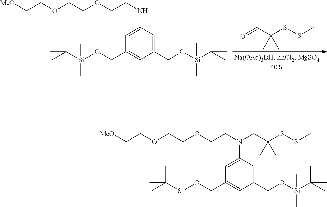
O=CC(SSC)(C)C.[MeO]CCOCCOCCNC1=CC(CO[Si](C(C)(C)C)(C)C)=CC(CO[Si](C(C)(C)C)(C)C)=C1.[MeO]CCOCCOCCN(C1=CC(CO[Si](C(C)(C)C)(C)C)=CC(CO[Si](C(C)(C)C)(C)C)=C1)CC(SSC)(C)C
